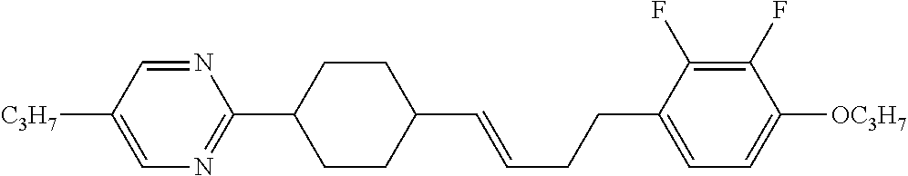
C1CC(C2=NC=C([C3H7])C=N2)CCC1C=CCCC1=CC=C([OC3H7])C(F)=C1F
